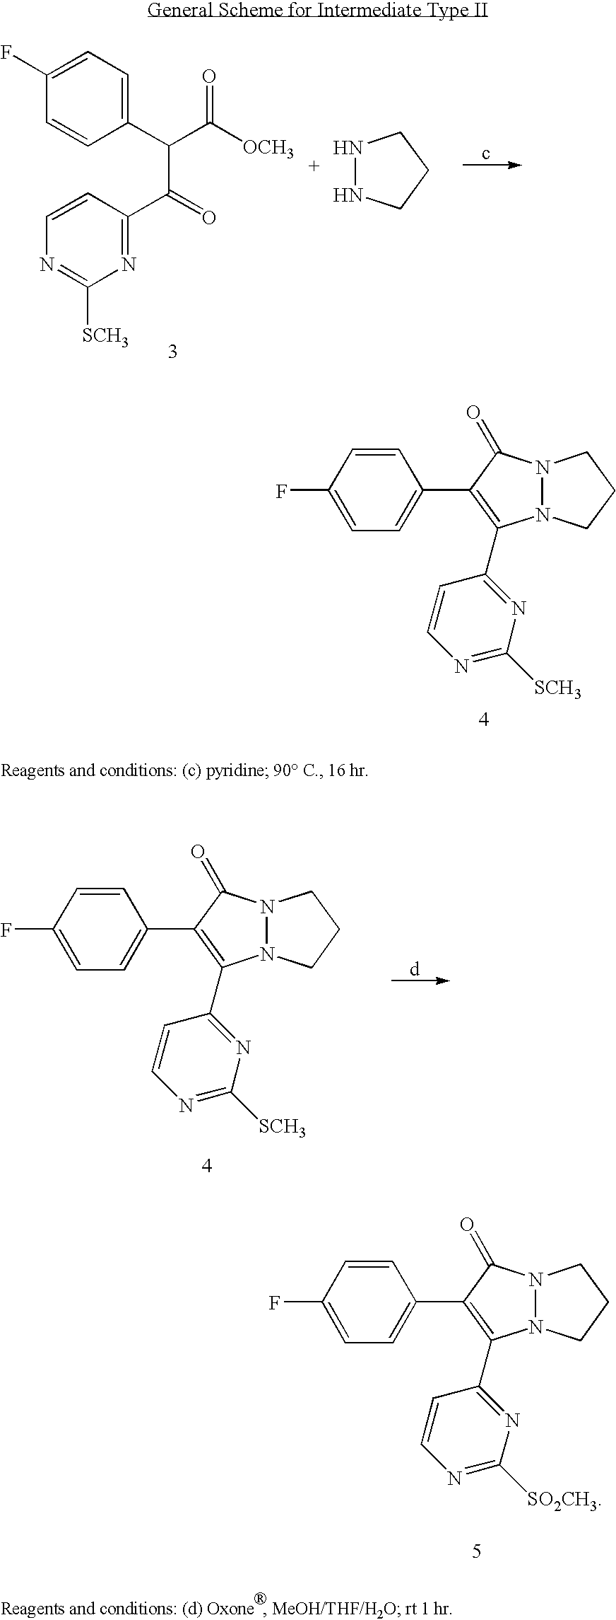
C1(C(C([OCH3])=O)C(C2=NC([SCH3])=NC=C2)=O)=CC=C(F)C=C1.N1NCCC1.N12N(C(=O)C(C3=CC=C(F)C=C3)=C1C1=NC([SCH3])=NC=C1)CCC2.N12N(C(=O)C(C3=CC=C(F)C=C3)=C1C1=NC([SCH3])=NC=C1)CCC2.N12N(C(=O)C(C3=CC=C(F)C=C3)=C1C1=NC([SO2CH3])=NC=C1)CCC2
